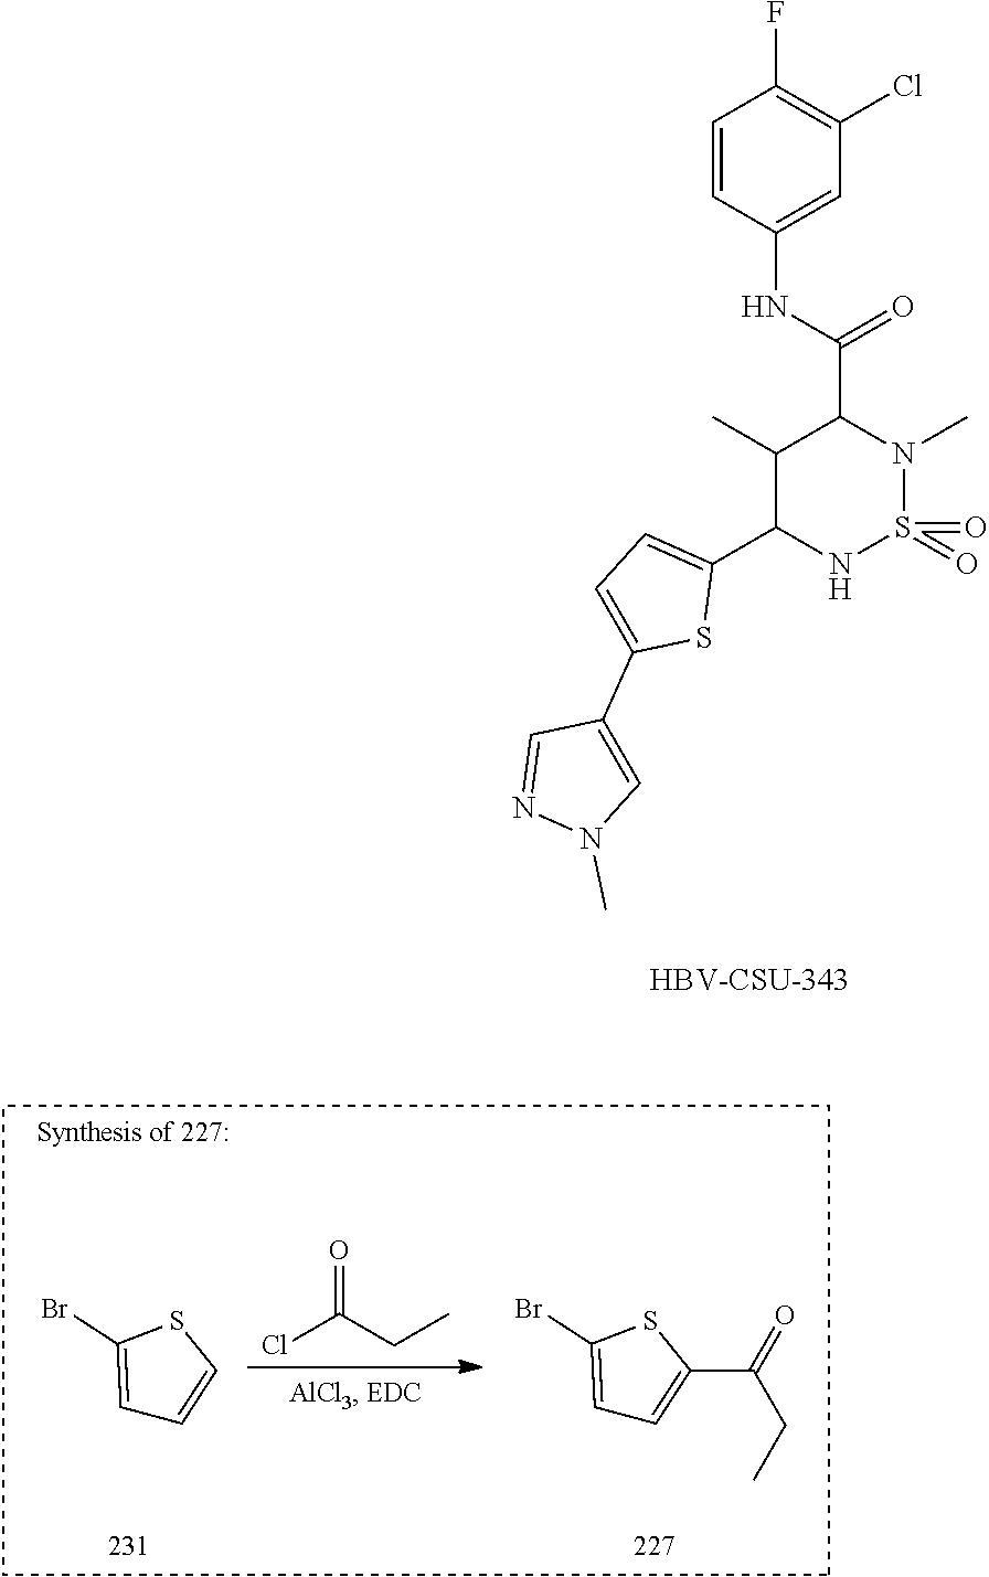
C1(C)C(C2=CC=C(C3=CN(C)N=C3)S2)NS(=O)(=O)N(C)C1C(NC1=CC(Cl)=C(F)C=C1)=O.[HBV-CSU-343].O=C(CC)Cl.C1=C(Br)SC=C1.C1=C(Br)SC(C(=O)CC)=C1
